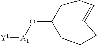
[Y1][A1]OC1CCC=CCCC1
